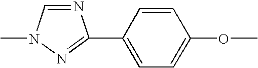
C1=CC(C2=NN(C)C=N2)=CC=C1OC
